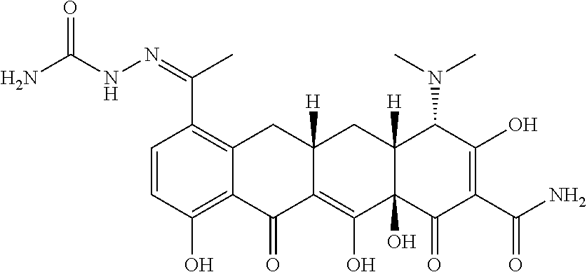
C1=CC(O)=C2C(=C1C(=NNC(N)=O)C)CC1([H])C(=C(O)C3(O)C([H])(C1)C(N(C)C)C(O)=C(C(N)=O)C3=O)C2=O
